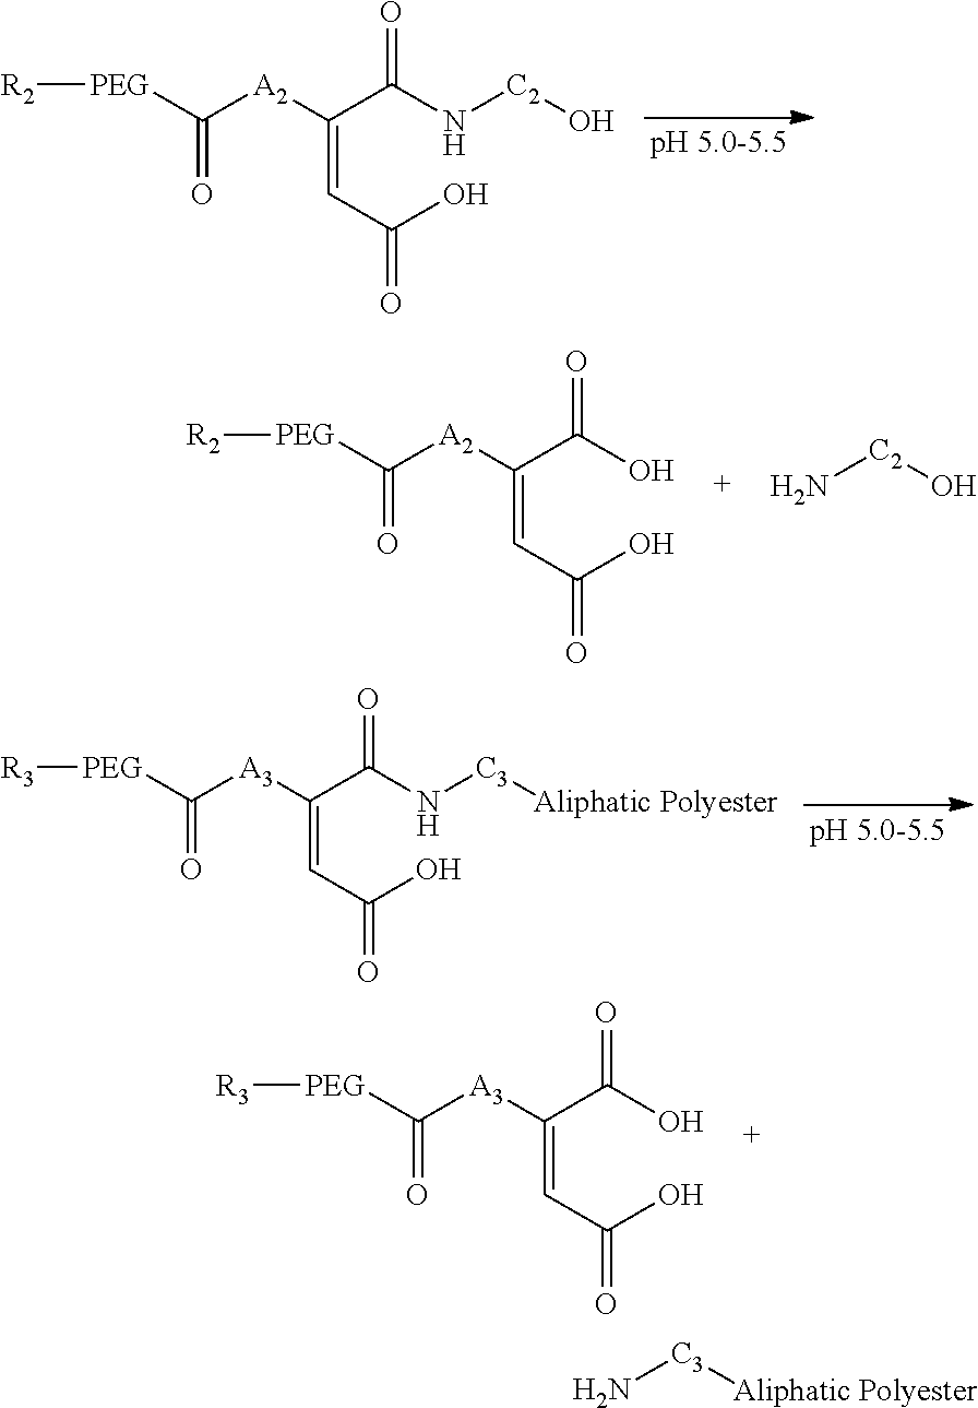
[PEG](C([A2]C(C(N[C2]O)=O)=CC(=O)O)=O)[R2].[PEG](C([A2]C(C(O)=O)=CC(=O)O)=O)[R2].N[C2]O.[PEG](C([A3]C(C(N[C3][Aliphatic Polyester])=O)=CC(=O)O)=O)[R3].[PEG](C([A3]C(C(O)=O)=CC(=O)O)=O)[R3].N[C3][Aliphatic Polyester]
